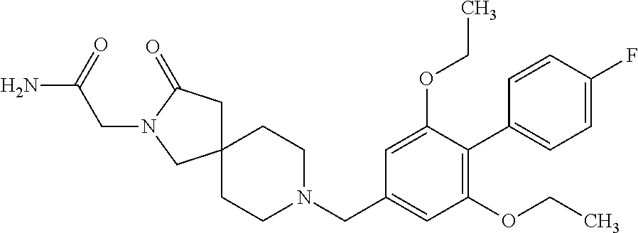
C12(CC(=O)N(CC(N)=O)C1)CCN(CC1=CC(OCC)=C(C3=CC=C(F)C=C3)C(OCC)=C1)CC2
